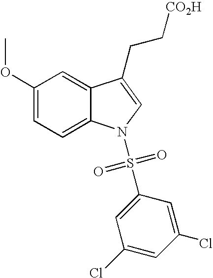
C12=CC(OC)=CC=C1N(S(C1=CC(Cl)=CC(Cl)=C1)(=O)=O)C=C2CC[CO2H]
